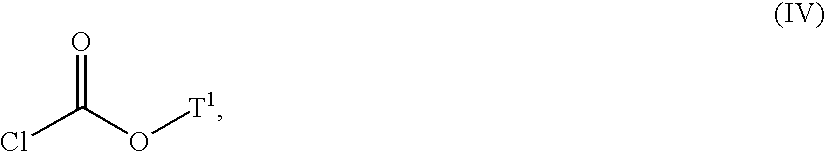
ClC(O[T1])=O
